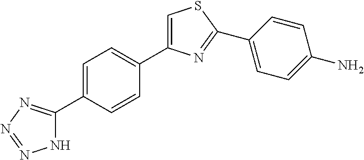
C1=C(C2=NN=NN2)C=CC(C2=CSC(C3=CC=C(N)C=C3)=N2)=C1
